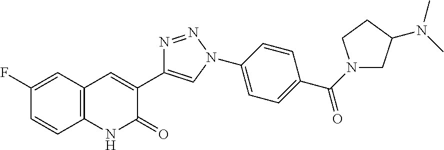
C1(F)=CC2=C(C=C1)NC(=O)C(C1=CN(C3=CC=C(C(N4CC(N(C)C)CC4)=O)C=C3)N=N1)=C2
